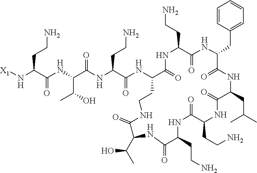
[X1]NC(C(NC(C(NC(C(NC1C(=O)NC(CCN)C(=O)NC(CC2=CC=CC=C2)C(=O)NC(CC(C)C)C(=O)NC(CCN)C(=O)NC(CCN)C(=O)NC(C(C)O)C(=O)NCC1)=O)CCN)=O)C(O)C)=O)CCN
